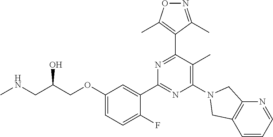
C(COC1=CC=C(F)C(C2=NC(N3CC4=C(C=CC=N4)C3)=C(C)C(C3=C(C)ON=C3C)=N2)=C1)(CNC)O
